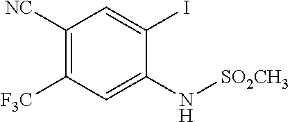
C1([NC])=C([F3C])C=C(N[SO2CH3])C(I)=C1
